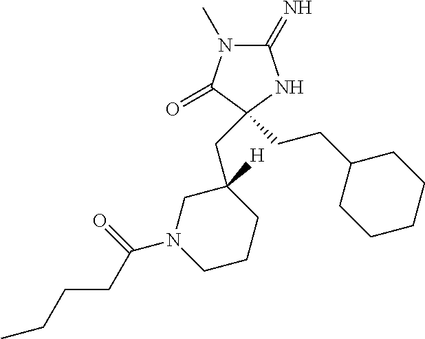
C1(=N)N(C)C(=O)C(CCC2CCCCC2)(CC2([H])CN(C(=O)CCCC)CCC2)N1
